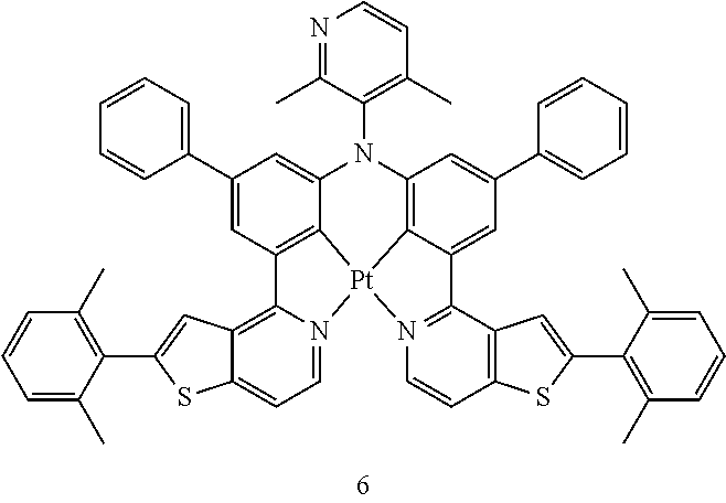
C1(C2=CC=CC=C2)=CC2=C3C(=C1)N(C1=C(C)C=CN=C1C)C1=C4C(=CC(C5=CC=CC=C5)=C1)C1=N(C=CC5=C1C=C(C1=C(C)C=CC=C1C)S5)[Pt]34N1=CC=C3C(=C21)C=C(C1=C(C)C=CC=C1C)S3
